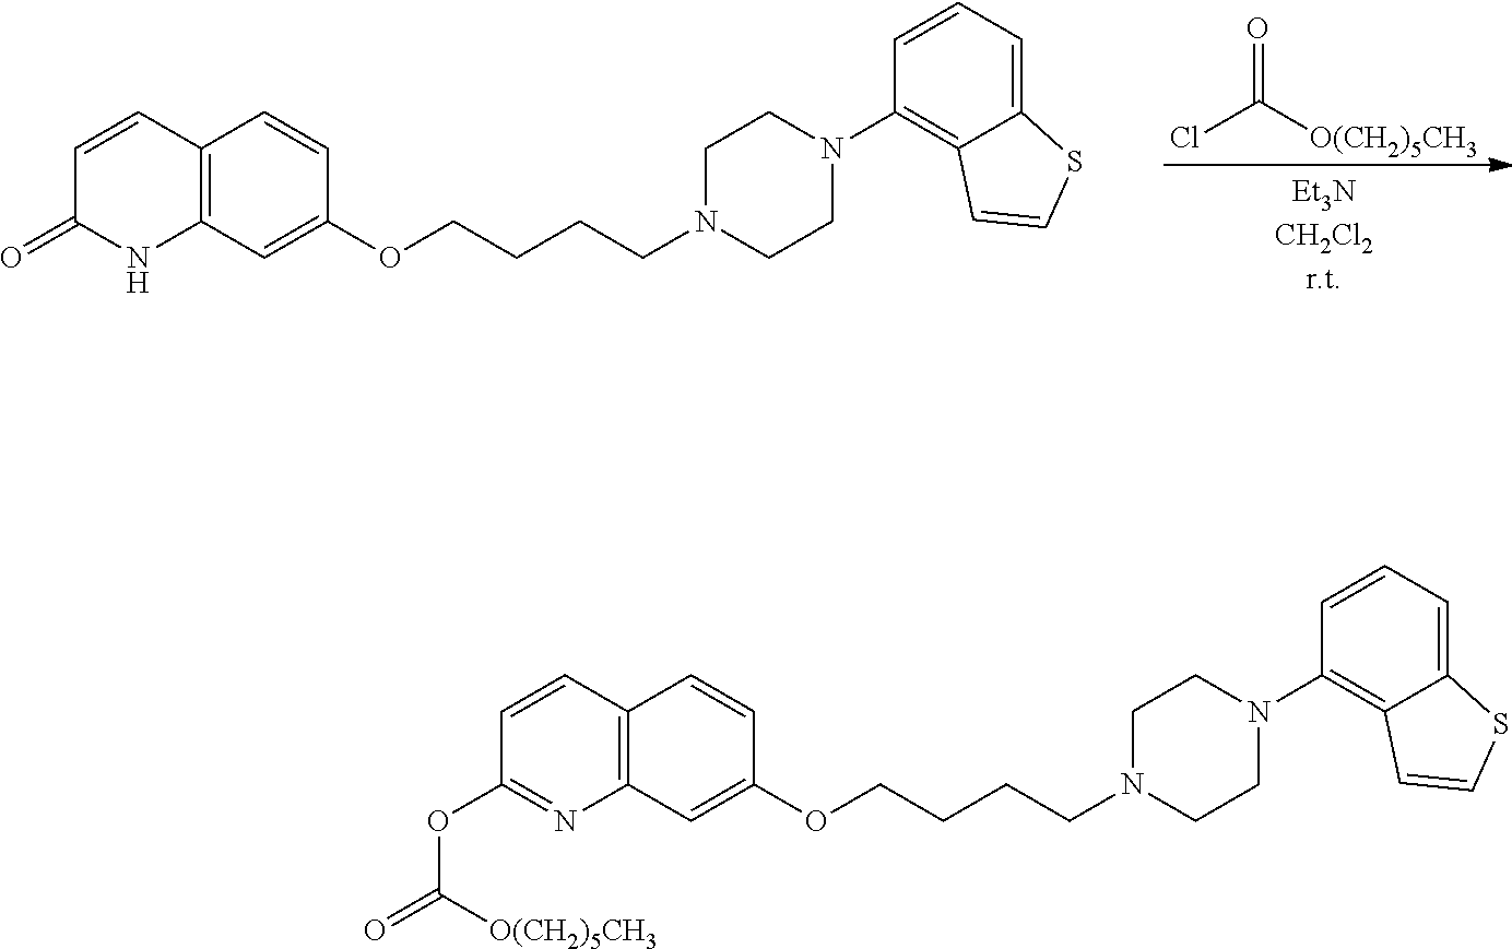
C1=CC2=C(NC1=O)C=C(OCCCCN1CCN(C3=C4C(=CC=C3)SC=C4)CC1)C=C2.ClC([O(CH2)5CH3])=O.C1=CC2=C(N=C1OC([O(CH2)5CH3])=O)C=C(OCCCCN1CCN(C3=C4C(=CC=C3)SC=C4)CC1)C=C2
